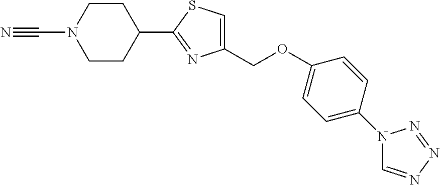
C1CC(C2=NC(COC3=CC=C(N4C=NN=N4)C=C3)=CS2)CCN1C#N
